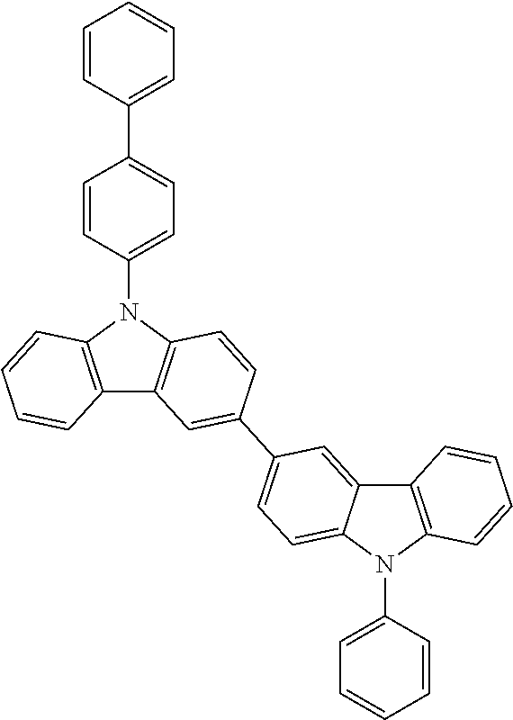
C12=C(N(C3=CC=C(C4=CC=CC=C4)C=C3)C3=C1C=C(C1=CC=C4C(=C1)C1=C(N4C4=CC=CC=C4)C=CC=C1)C=C3)C=CC=C2
